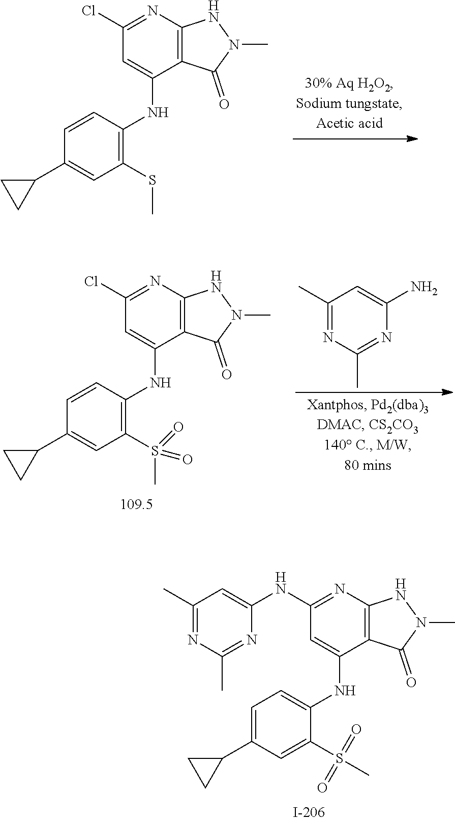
C1=C(C2CC2)C=C(S(C)(=O)=O)C(NC2=CC(NC3=CC(C)=NC(C)=N3)=NC3=C2C(=O)N(C)N3)=C1.C1=CC(NC2=CC(Cl)=NC3=C2C(=O)N(C)N3)=C(SC)C=C1C1CC1.C1=CC(NC2=CC(Cl)=NC3=C2C(=O)N(C)N3)=C(S(C)(=O)=O)C=C1C1CC1.C1(C)=NC(C)=NC(N)=C1
